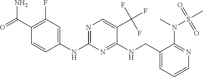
C1(NC2=NC=C(C(F)(F)F)C(NCC3=CC=CN=C3N(C)S(C)(=O)=O)=N2)=CC(F)=C(C(N)=O)C=C1
